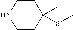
C1CNCCC1(C)SC
